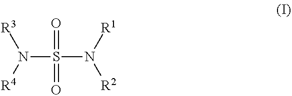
N(S(N([R1])[R2])(=O)=O)([R4])[R3]
